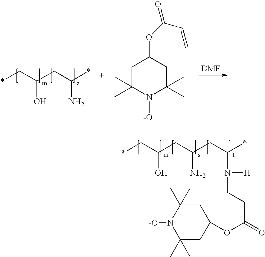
*CC(CC(*)N)O.C1C(C)(C)N([-O])C(C)(C)CC1OC(C=C)=O.*CC(CC(CC(N([H])CCC(OC1CC(C)(C)N([-O])C(C)(C)C1)=O)*)N)O
